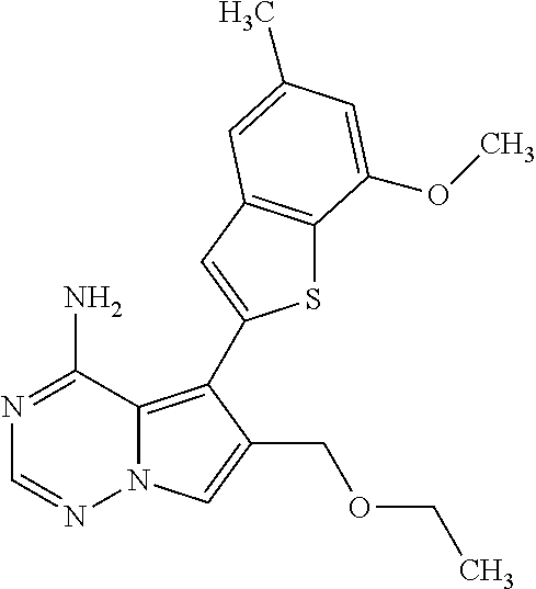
N1=C(N)C2=C(C3=CC4=C(S3)C(OC)=CC(C)=C4)C(COCC)=CN2N=C1
